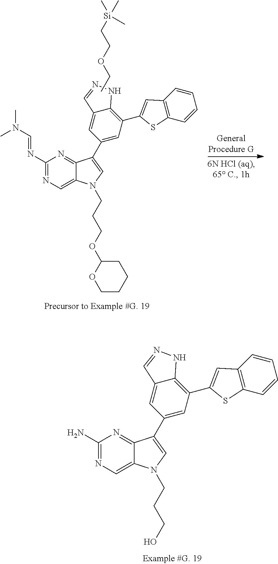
C1(N)=NC=C2C(=N1)C(C1=CC(C3=CC4=C(S3)C=CC=C4)=C3C(=C1)C=NN3)=CN2CCCO.C1C(OCCCN2C3=CN=C(N=CN(C)C)N=C3C(C3=CC(C4=CC5=C(S4)C=CC=C5)=C4C(=C3)C=NN4)=C2)OCCC1.CCOCC[Si](C)(C)C
